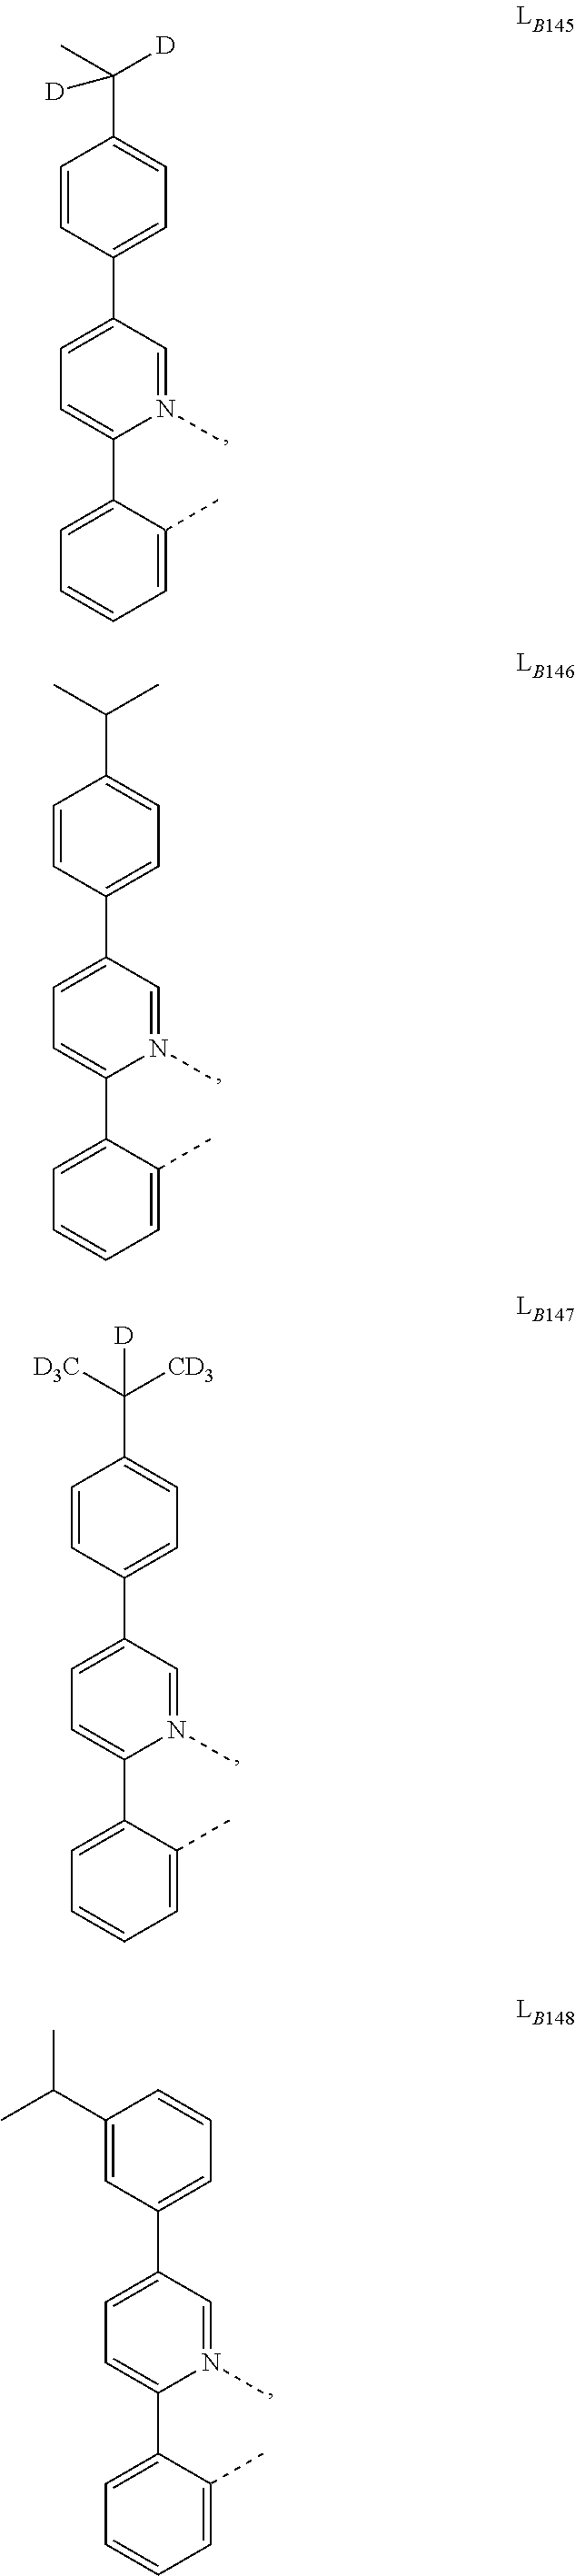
C1=C(C2=CC=C(C(C)([D])[D])C=C2)C=N(C)C(C2=CC=CC=C2C)=C1.C1=C(C2=CC=C(C(C)C)C=C2)C=N(C)C(C2=CC=CC=C2C)=C1.C1=C(C2=CC=C(C([D3C])([CD3])[D])C=C2)C=N(C)C(C2=CC=CC=C2C)=C1.C1=C(C2=CC=CC(C(C)C)=C2)C=N(C)C(C2=CC=CC=C2C)=C1
